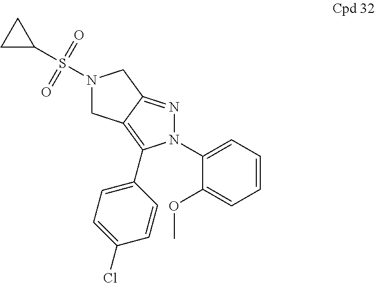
N1(S(=O)(=O)C2CC2)CC2=C(C3=CC=C(Cl)C=C3)N(C3=CC=CC=C3OC)N=C2C1
